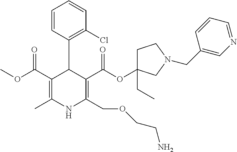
C1=CC(C2C(C(OC)=O)=C(C)NC(COCCN)=C2C(OC2(CC)CCN(CC3=CN=CC=C3)C2)=O)=C(Cl)C=C1
